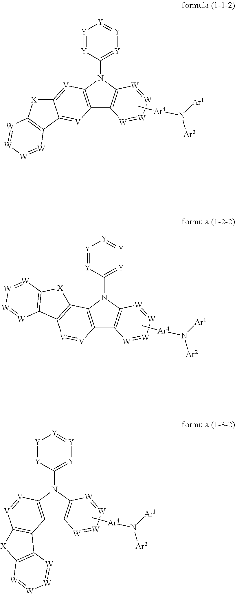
C12=C(N(C3=[Y][Y]=[Y][Y]=[Y]3)C3=C1[W]=[W][W]=[W]3)[V]=C1C(=[V]2)C2=C([X]1)[W]=[W][W]=[W]2.C[Ar4]N([Ar2])[Ar1].C[Ar4]N([Ar2])[Ar1].C12=C(N(C3=[Y][Y]=[Y][Y]=[Y]3)C3=C1[W]=[W][W]=[W]3)C1=C([V]=[V]2)C2=C([X]1)[W]=[W][W]=[W]2.C[Ar4]N([Ar2])[Ar1].C12=C(N(C3=[Y][Y]=[Y][Y]=[Y]3)C3=C1[W]=[W][W]=[W]3)[V]=[V]C1=C2C2=C([X]1)[W]=[W][W]=[W]2
